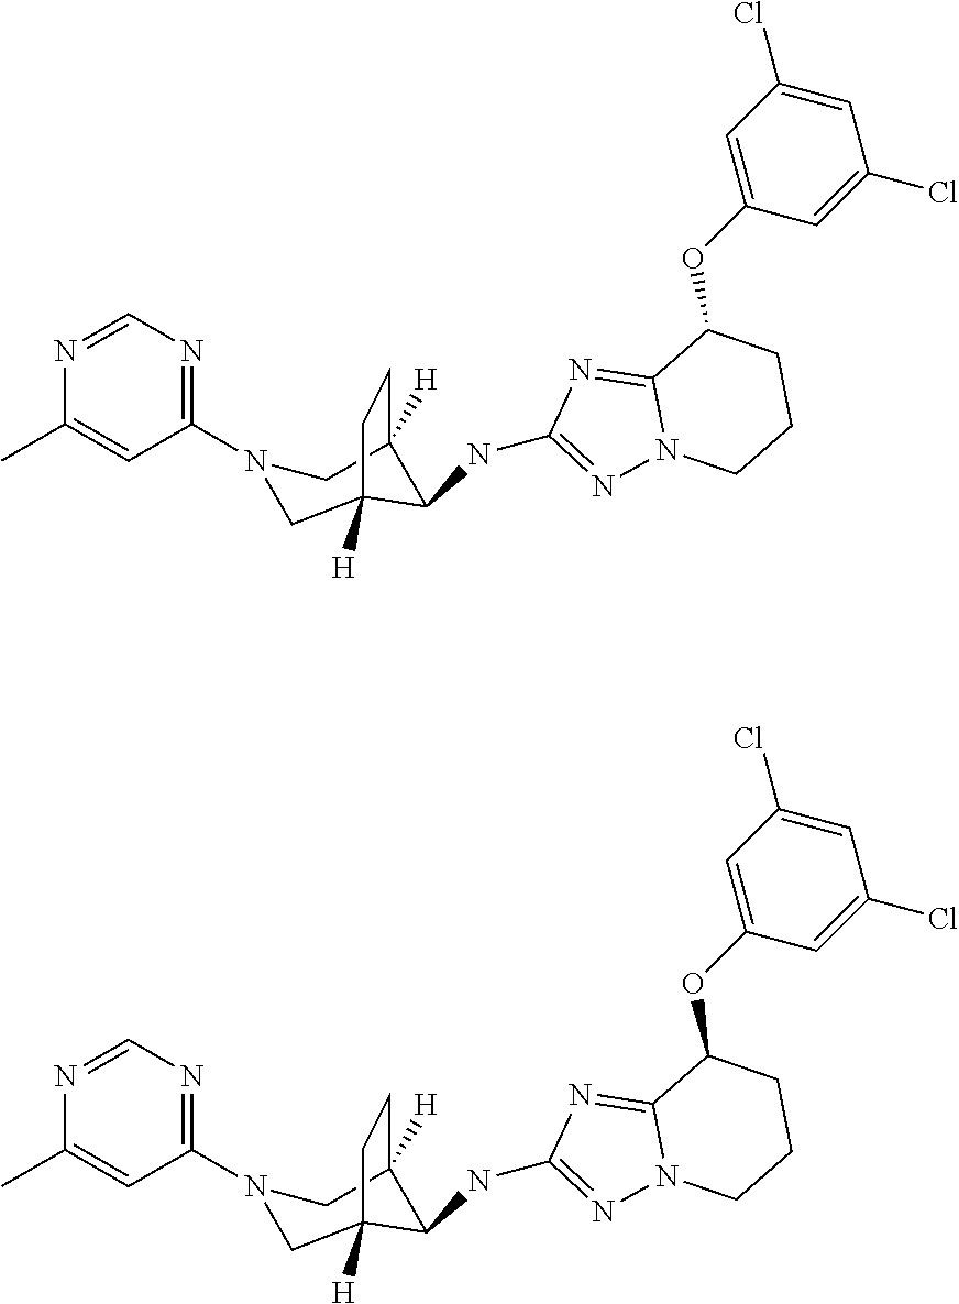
C1=NC(C)=CC(N2CC3([H])C(NC4=NN5C(=N4)C(OC4=CC(Cl)=CC(Cl)=C4)CCC5)C([H])(C2)CC3)=N1.C1=NC(C)=CC(N2CC3([H])C(NC4=NN5C(=N4)C(OC4=CC(Cl)=CC(Cl)=C4)CCC5)C([H])(C2)CC3)=N1
